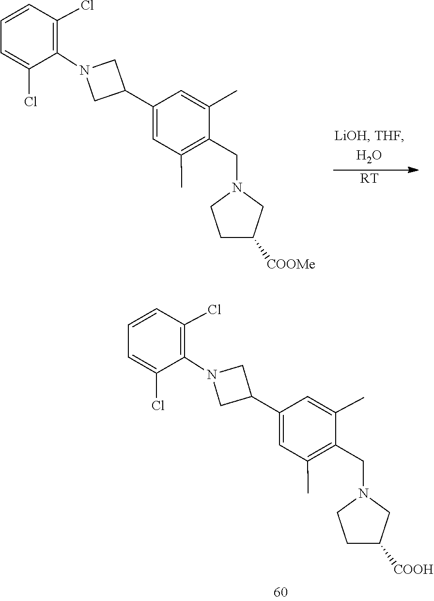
C1(CN2CCC([COOH])C2)=C(C)C=C(C2CN(C3=C(Cl)C=CC=C3Cl)C2)C=C1C.[RT].C1(CN2CCC([COOMe])C2)=C(C)C=C(C2CN(C3=C(Cl)C=CC=C3Cl)C2)C=C1C
